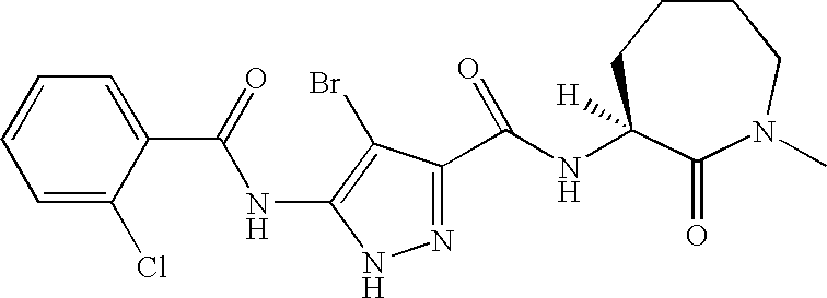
C1=C(Cl)C(C(=O)NC2=C(Br)C(C(NC3([H])CCCCN(C)C3=O)=O)=NN2)=CC=C1
